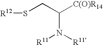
S(CC([C(O)R14])N([R11])[R11'])[R12]
